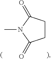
C1CC(=O)N(C)C1=O
